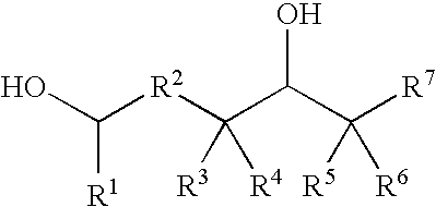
C([R1])(O)[R2]C(C(C([R7])([R5])[R6])O)([R3])[R4]
